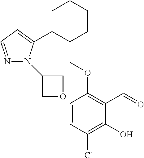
C1C(C2=CC=NN2C2COC2)C(COC2=C(C=O)C(O)=C(Cl)C=C2)CCC1
